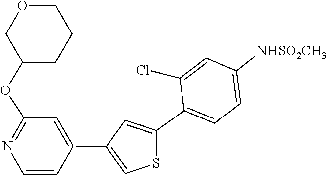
C1(OC2COCCC2)=NC=CC(C2=CSC(C3=CC=C([NHSO2CH3])C=C3Cl)=C2)=C1
